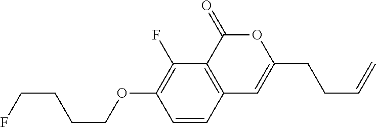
C1=CC2=C(C(F)=C1OCCCCF)C(=O)OC(CCC=C)=C2
